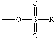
COS(=O)(=O)[R]
